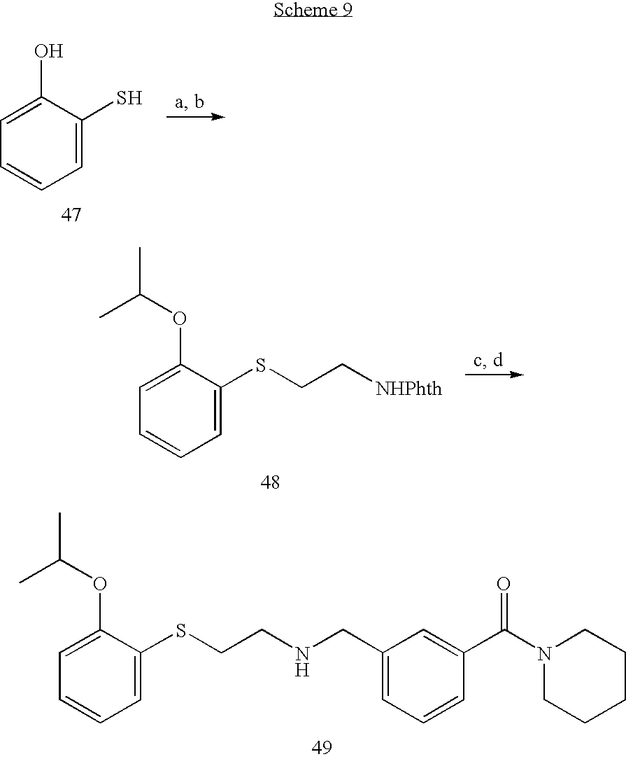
C1=C(O)C(S)=CC=C1.C1=C(OC(C)C)C(SCC[NHPhth])=CC=C1.C1=C(OC(C)C)C(SCCNCC2=CC=CC(C(N3CCCCC3)=O)=C2)=CC=C1
